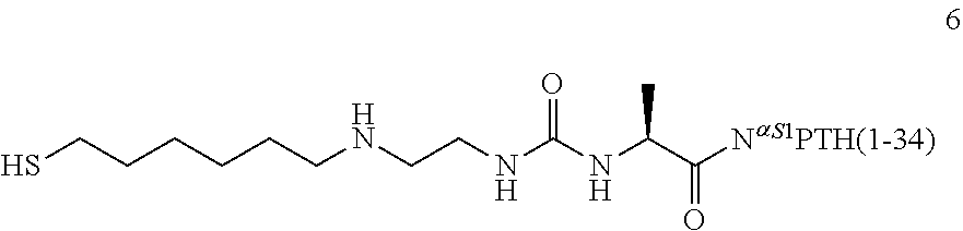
SCCCCCCNCCNC(NC(C([NaS1PTH(1-34)])=O)C)=O
